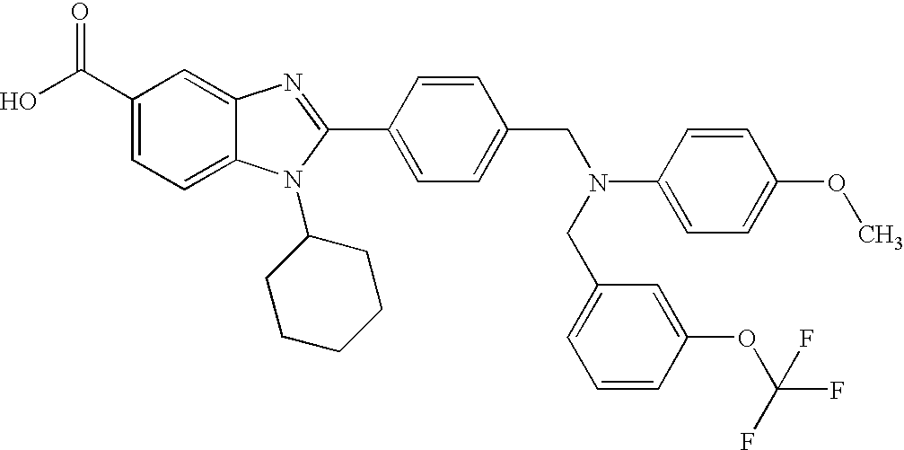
OC(C1=CC=C2C(=C1)N=C(C1=CC=C(CN(C3=CC=C(OC)C=C3)CC3=CC=CC(OC(F)(F)F)=C3)C=C1)N2C1CCCCC1)=O
